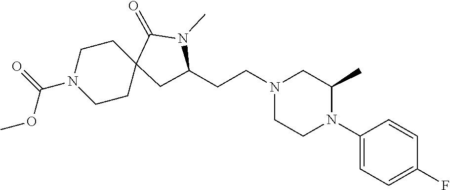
C1(N2C(C)CN(CCC3CC4(CCN(C(=O)OC)CC4)C(=O)N3C)CC2)=CC=C(F)C=C1
